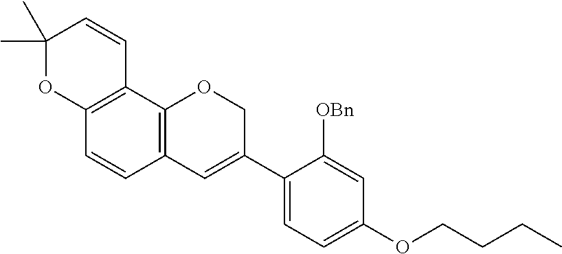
C1(C)(C)OC2=C(C=C1)C1=C(C=C2)C=C(C2=CC=C(OCCCC)C=C2[OBn])CO1
